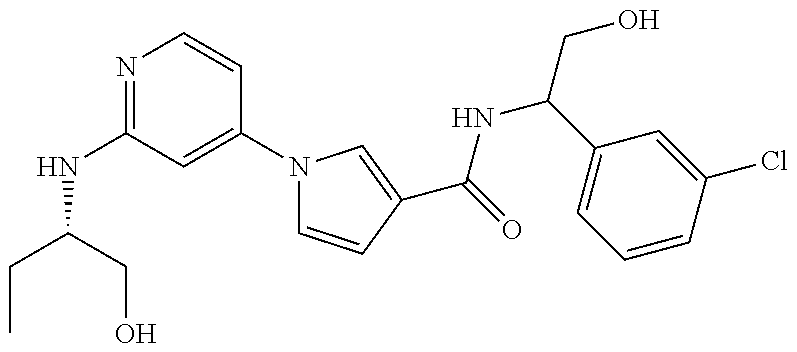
C(NC1=NC=CC(N2C=CC(C(NC(C3=CC=CC(Cl)=C3)CO)=O)=C2)=C1)(CO)CC
